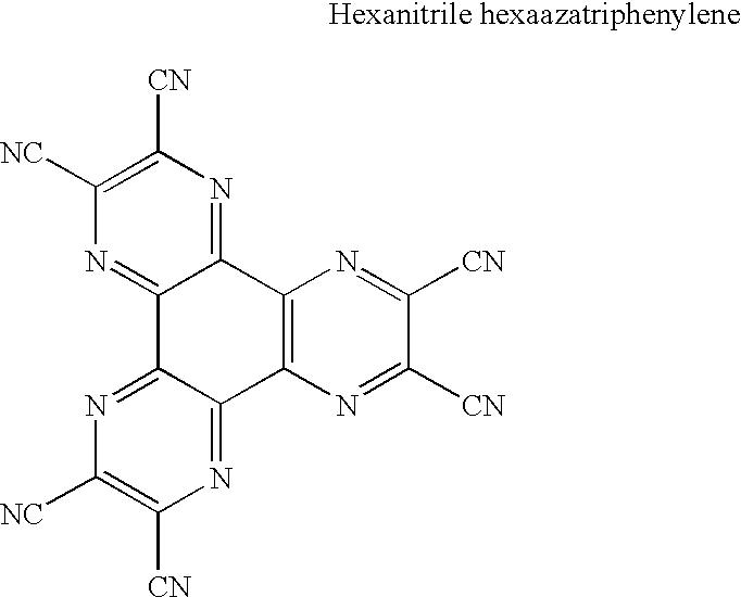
N1=C2C(=NC([CN])=C1[NC])C1=C(C3=NC([CN])=C([NC])N=C23)N=C([CN])C([CN])=N1
